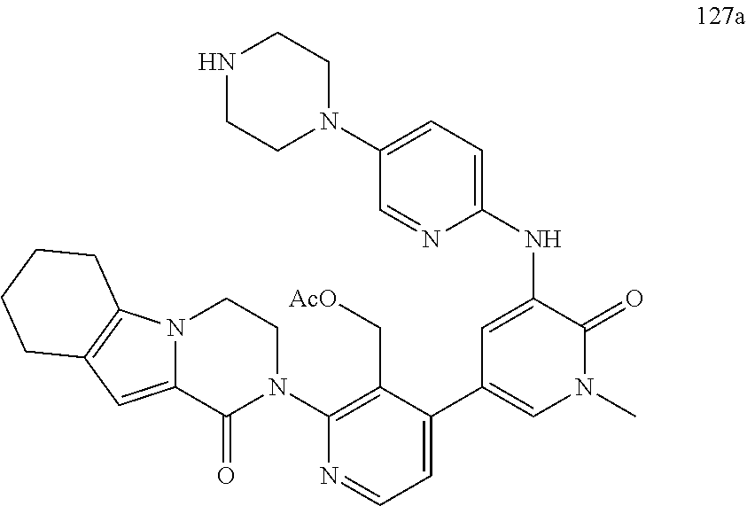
N12C(=CC3=C1CCCC3)C(=O)N(C1=C(C[AcO])C(C3=CN(C)C(=O)C(NC4=CC=C(N5CCNCC5)C=N4)=C3)=CC=N1)CC2
